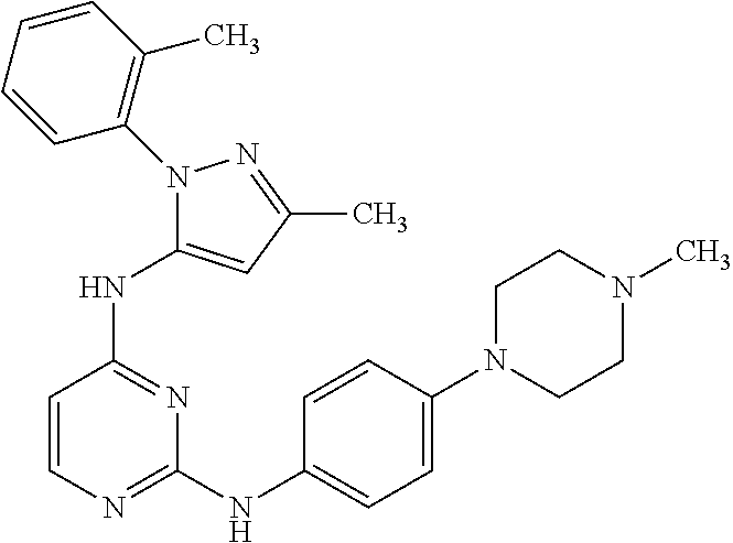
C1=CN=C(NC2=CC=C(N3CCN(C)CC3)C=C2)N=C1NC1=CC(C)=NN1C1=C(C)C=CC=C1
